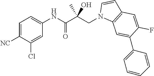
C1=C([NC])C(Cl)=CC(NC(C(CN2C3=C(C=C2)C=C(F)C(C2=CC=CC=C2)=C3)(O)C)=O)=C1
